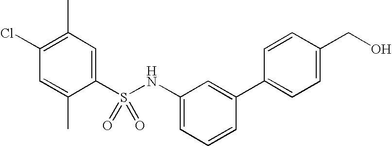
C1(C)=C(Cl)C=C(C)C(S(NC2=CC=CC(C3=CC=C(CO)C=C3)=C2)(=O)=O)=C1
